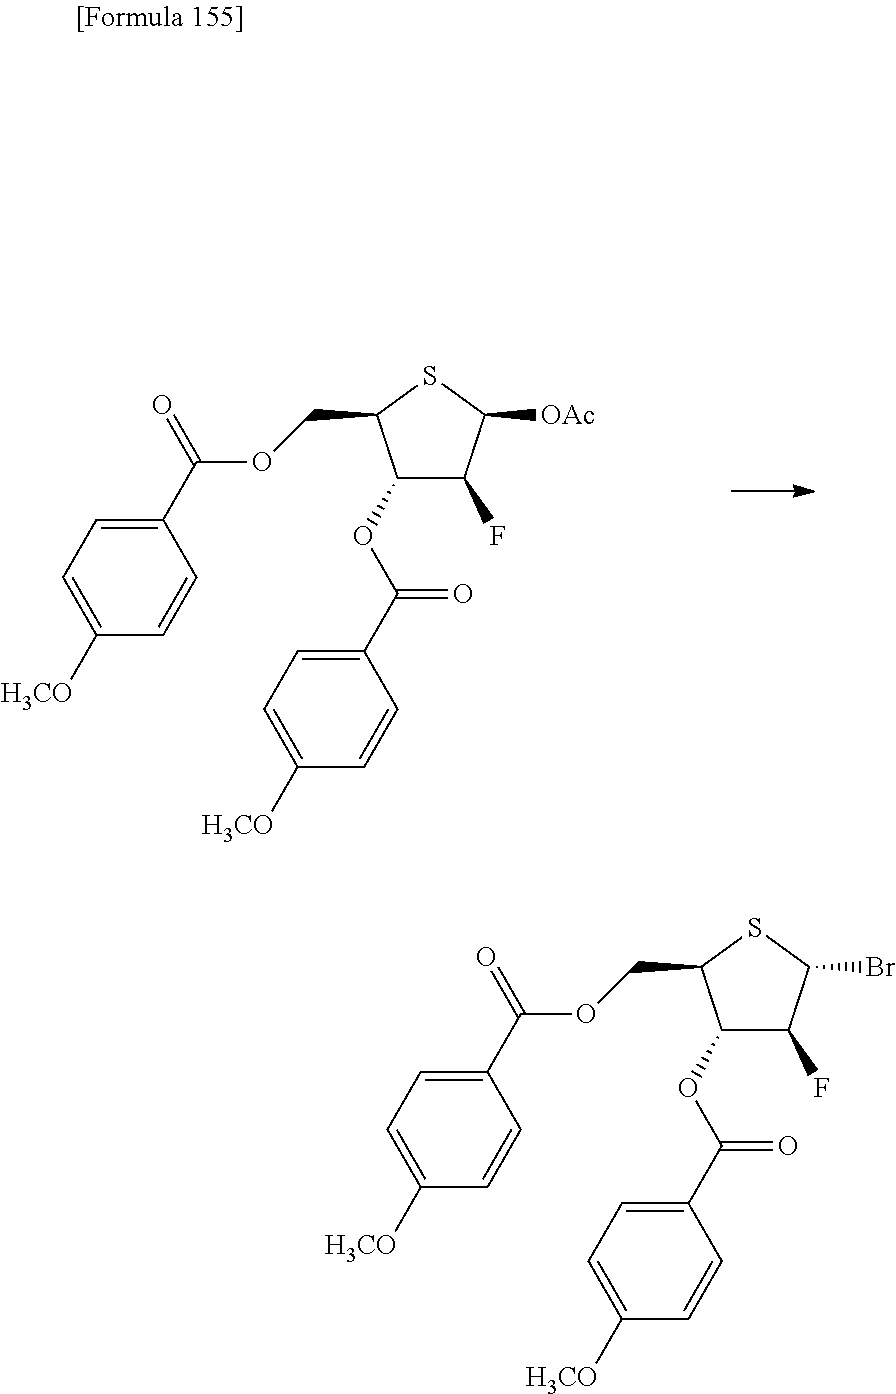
C1(OC(C2=CC=C([H3CO])C=C2)=O)C(F)C([OAc])SC1COC(C1=CC=C([H3CO])C=C1)=O.C1(OC(C2=CC=C([H3CO])C=C2)=O)C(F)C(Br)SC1COC(C1=CC=C([H3CO])C=C1)=O
